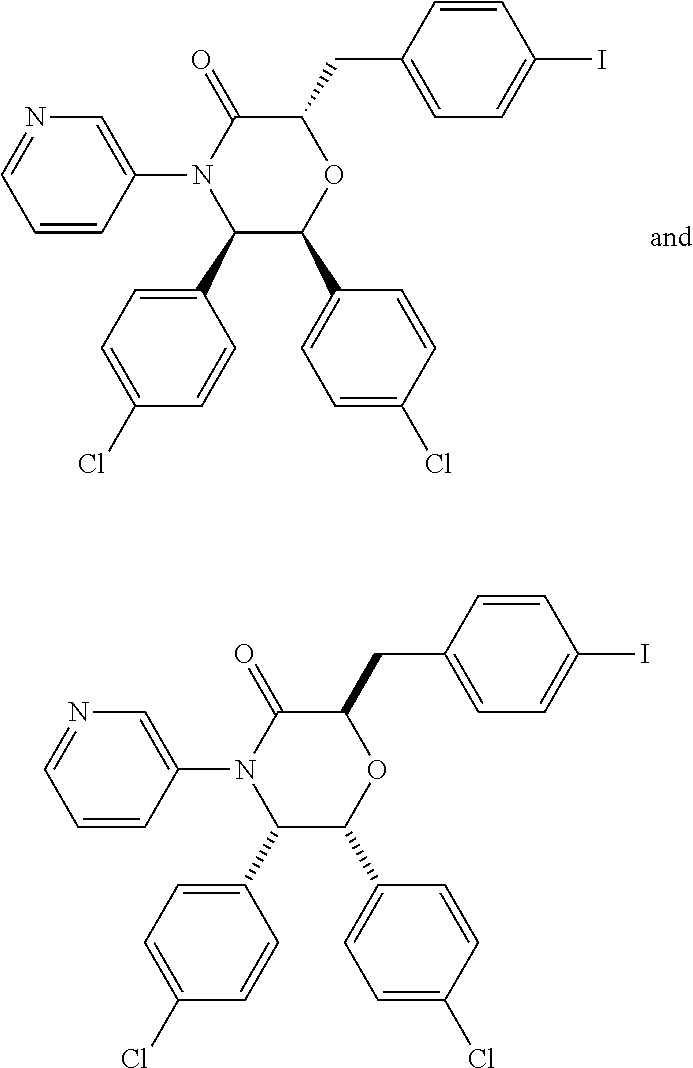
C1(C2=CC=C(Cl)C=C2)C(C2=CC=C(Cl)C=C2)OC(CC2=CC=C(I)C=C2)C(=O)N1C1=CN=CC=C1.C1(C2=CC=C(Cl)C=C2)C(C2=CC=C(Cl)C=C2)OC(CC2=CC=C(I)C=C2)C(=O)N1C1=CN=CC=C1
